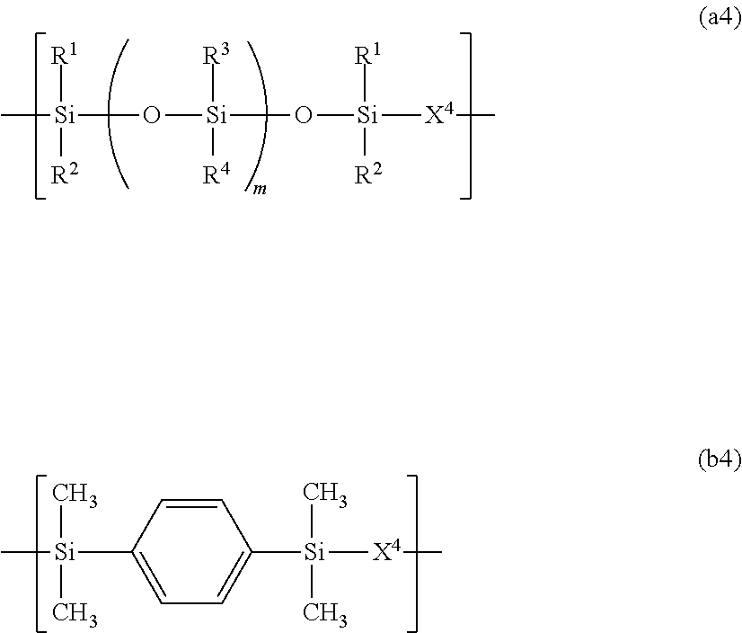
O([Si]([R3])([R4])O[Si]([R1])([R2])[X4]C)[Si]([R1])(C)[R2].[Si](C1=CC=C([Si](C)(C)[X4]C)C=C1)(C)(C)C
